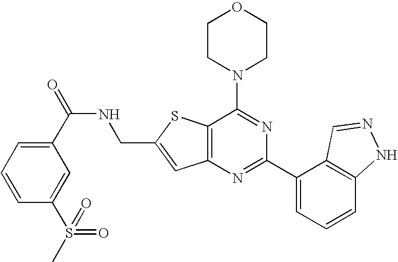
C1CN(C2=NC(C3=CC=CC4=C3C=NN4)=NC3=C2SC(CNC(=O)C2=CC=CC(S(C)(=O)=O)=C2)=C3)CCO1
